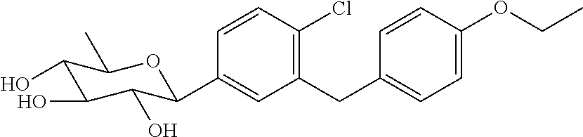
C1=CC(Cl)=C(CC2=CC=C(OCC)C=C2)C=C1C1C(O)C(O)C(O)C(C)O1
